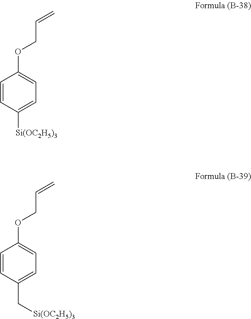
[Si(OC2H5)3]C1=CC=C(OCC=C)C=C1.C(C1=CC=C(OCC=C)C=C1)[Si(OC2H5)3]
